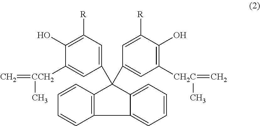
C12=C(C=CC=C1)C1=CC=CC=C1C2(C1=CC([R])=C(O)C([CCH2](=C)C)=C1)C1=CC([CH2C](=C)C)=C(O)C([R])=C1
